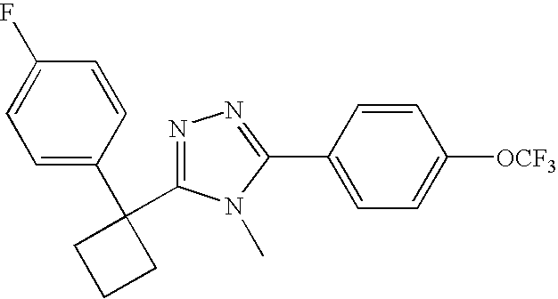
C1=C(C2(C3=NN=C(C4=CC=C([OCF3])C=C4)N3C)CCC2)C=CC(F)=C1
